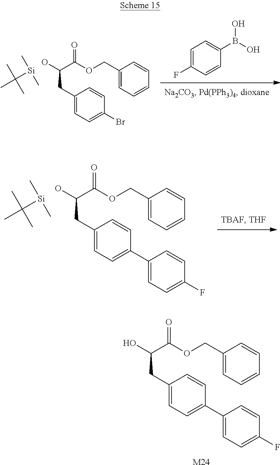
C(CC1=CC=C(Br)C=C1)(C(OCC1=CC=CC=C1)=O)O.[Si](C(C)(C)C)(C)C.C1=C(F)C=CC(B(O)O)=C1.C(C)(C)(C)[Si](C)C.C(CC1=CC=C(C2=CC=C(F)C=C2)C=C1)(C(OCC1=CC=CC=C1)=O)O.C(CC1=CC=C(C2=CC=C(F)C=C2)C=C1)(C(OCC1=CC=CC=C1)=O)O.[M24]
